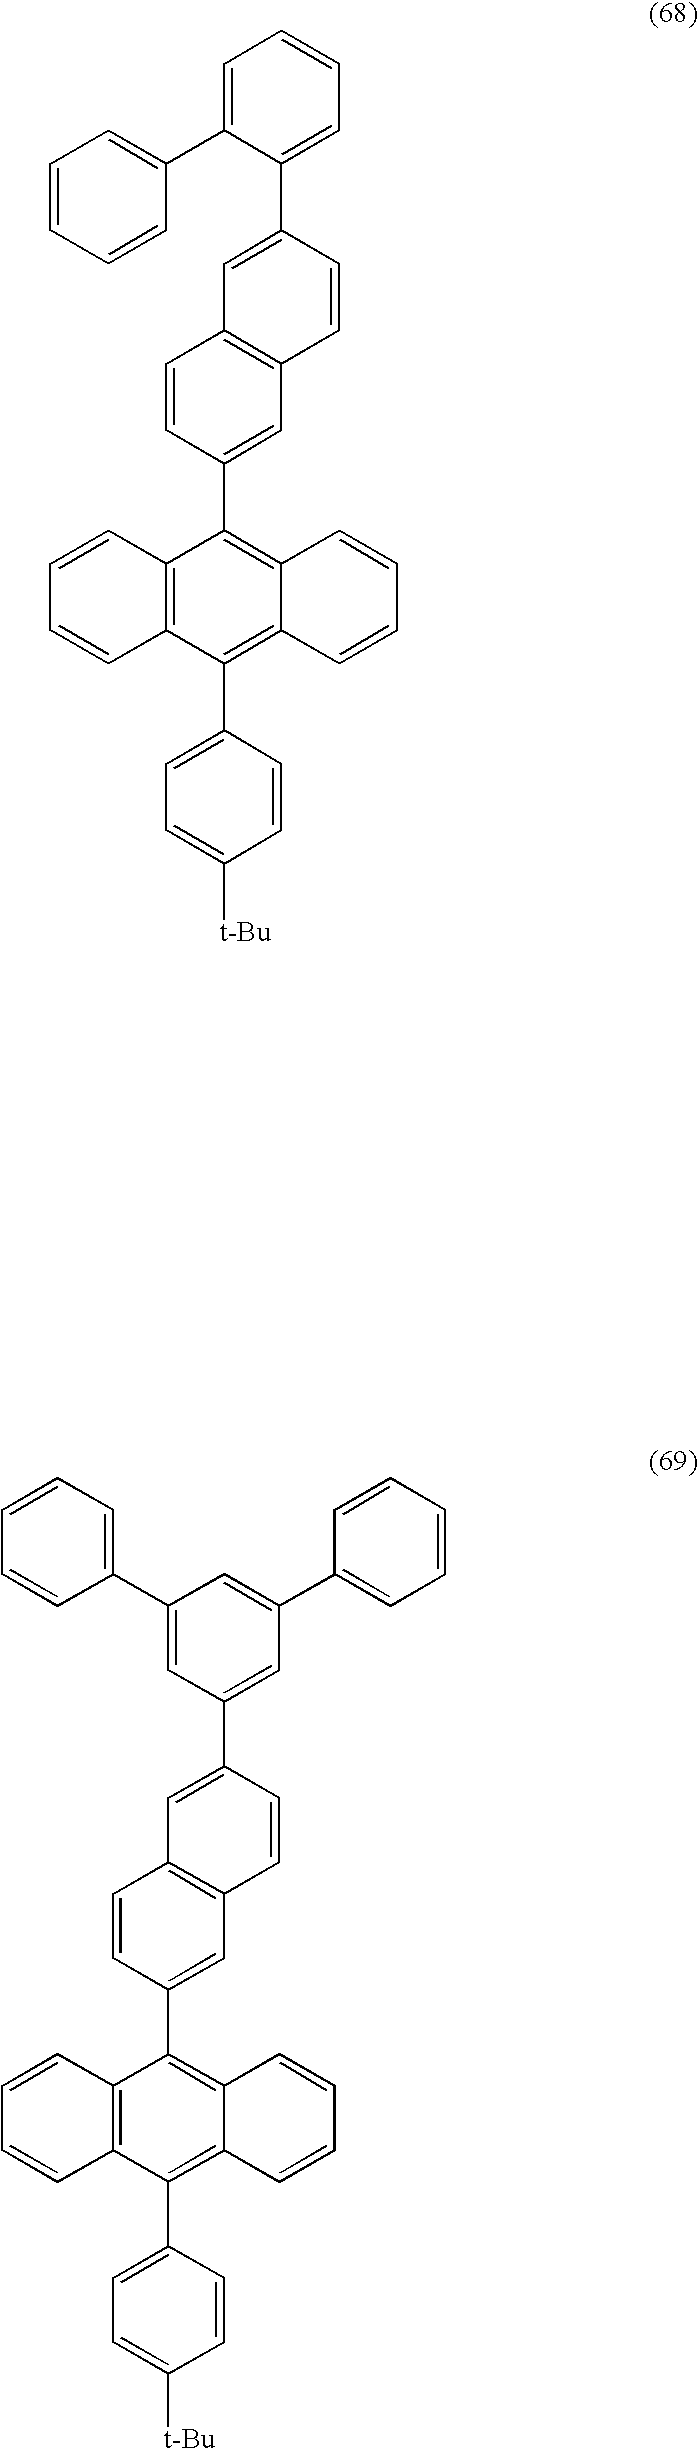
C12=C(C(C3=CC=C([t-Bu])C=C3)=C3C(=C1C1=CC4=C(C=C1)C=C(C1=CC=CC=C1C1=CC=CC=C1)C=C4)C=CC=C3)C=CC=C2.C12=C(C(C3=CC=C([t-Bu])C=C3)=C3C(=C1C1=CC4=C(C=C1)C=C(C1=CC(C5=CC=CC=C5)=CC(C5=CC=CC=C5)=C1)C=C4)C=CC=C3)C=CC=C2
